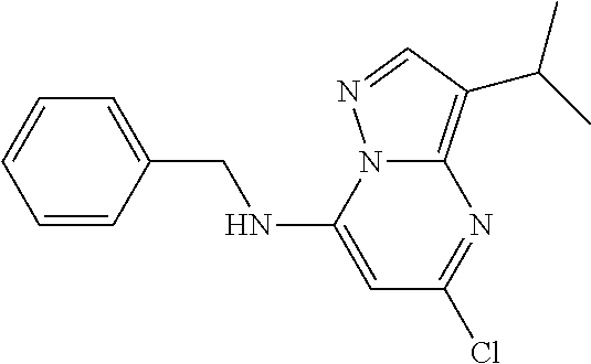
C12=C(C(C)C)C=NN1C(NCC1=CC=CC=C1)=CC(Cl)=N2
